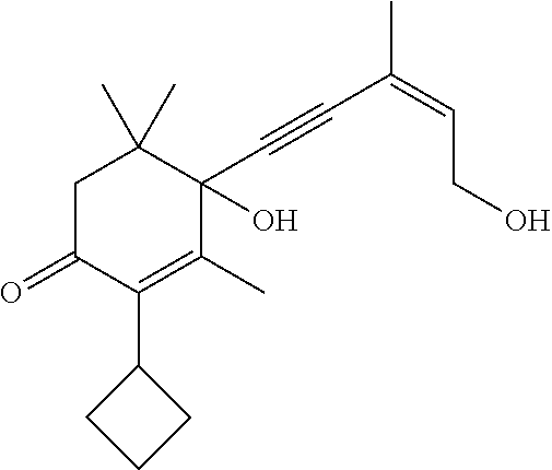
C1C(=O)C(C2CCC2)=C(C)C(C#CC(=CCO)C)(O)C1(C)C
